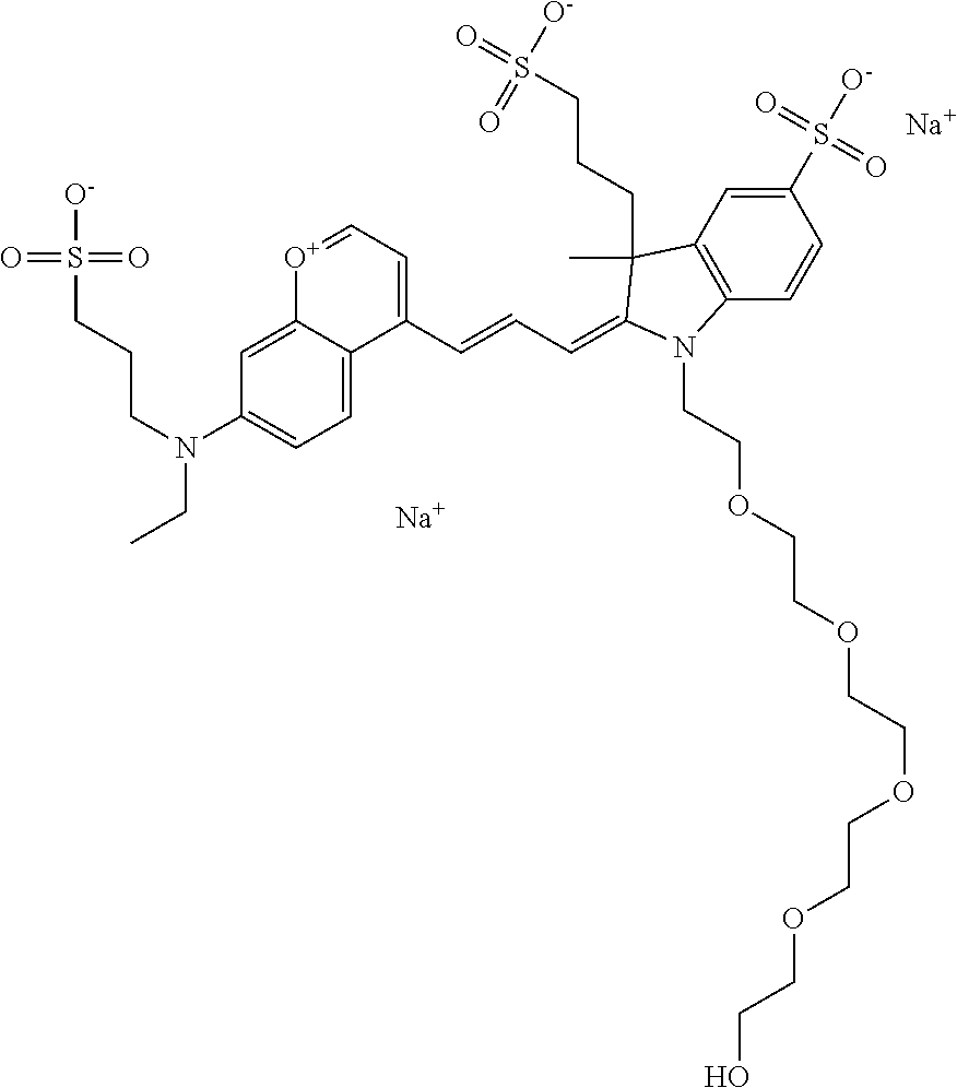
[Na].[Na].C12=CC=C(N(CCCS(=O)(=O)[O-])CC)C=C1[O+]=CC=C2C=CC=C1C(C)(CCCS([O-])(=O)=O)C2=C(C=CC(S(=O)(=O)[O-])=C2)N1CCOCCOCCOCCOCCO
